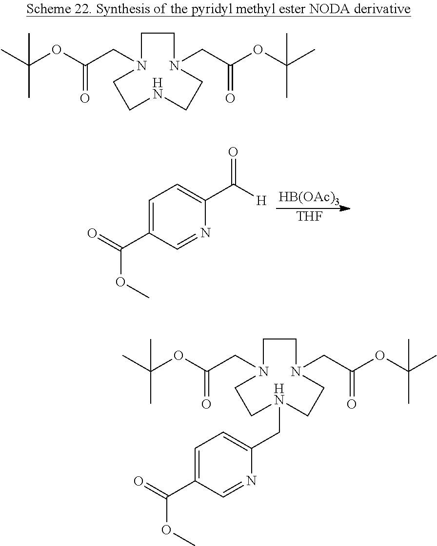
[HB(OAc)3].[THF].C1=C(C(OC)=O)C=NC(C([H])=O)=C1.C1CN(CC(OC(C)(C)C)=O)CCNCCN1CC(OC(C)(C)C)=O.C1CN(CC(OC(C)(C)C)=O)CCN(CC2=CC=C(C(=O)OC)C=N2)CCN1CC(OC(C)(C)C)=O
